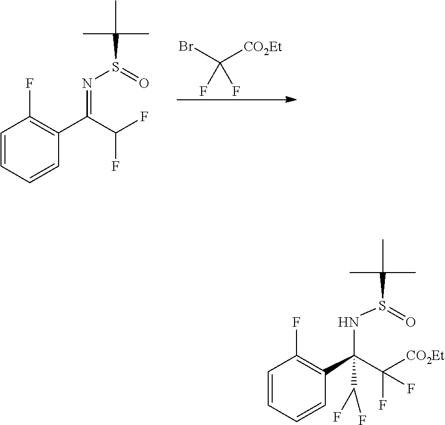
C1=CC=CC(C(C(F)F)=NS(=O)C(C)(C)C)=C1F.C(F)(F)(Br)[CO2Et].C1=CC=CC(C(C(F)([CO2Et])F)(NS(=O)C(C)(C)C)C(F)F)=C1F
